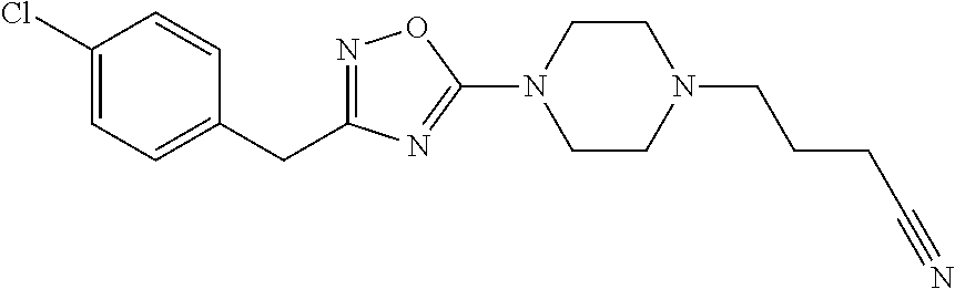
N1=C(CC2=CC=C(Cl)C=C2)N=C(N2CCN(CCCC#N)CC2)O1
